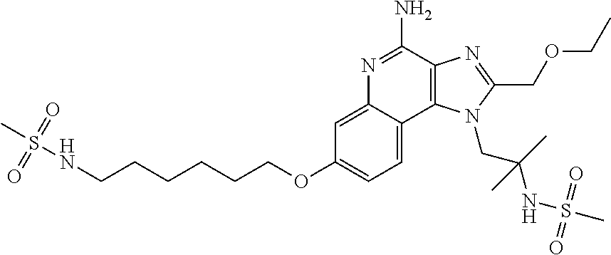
C1=C(OCCCCCCNS(C)(=O)=O)C=C2C(=C1)C1=C(C(N)=N2)N=C(COCC)N1CC(NS(C)(=O)=O)(C)C
